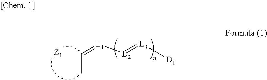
C(C)=[L1][L2]=[L3][D1].[Z1]
